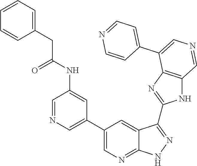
C1=NC=C(C2=CN=C3C(=C2)C(C2=NC4=C(N2)C=NC=C4C2=CC=NC=C2)=NN3)C=C1NC(CC1=CC=CC=C1)=O
